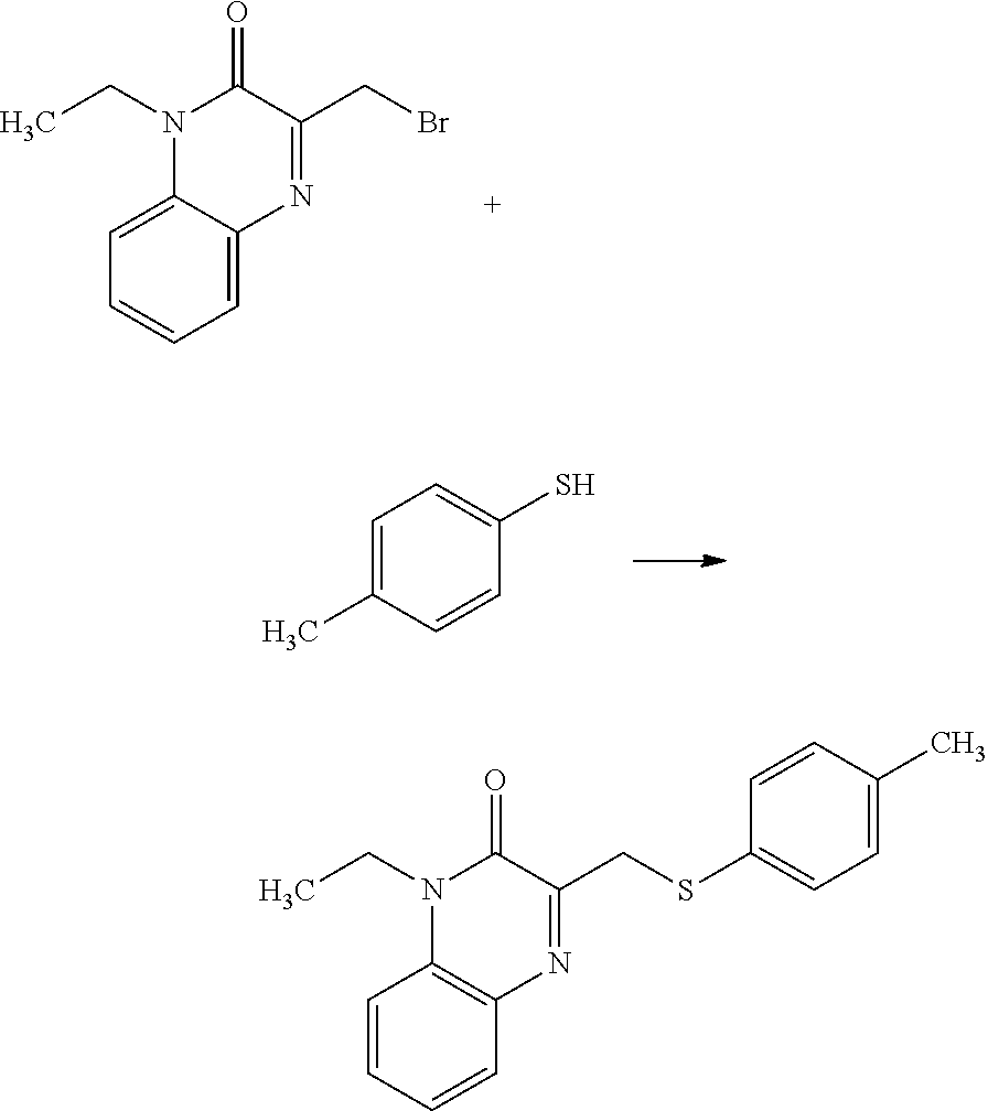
C1=C2C(=CC=C1)N(CC)C(=O)C(CBr)=N2.C1=C(C)C=CC(S)=C1.C1=CC=CC2=C1N=C(CSC1=CC=C(C)C=C1)C(=O)N2CC
